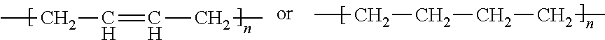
CCC=CCC.CCCCCC
